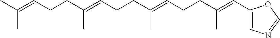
C(C(=CCCC(=CCCC(=CC1=CN=CO1)C)C)C)CC=C(C)C
